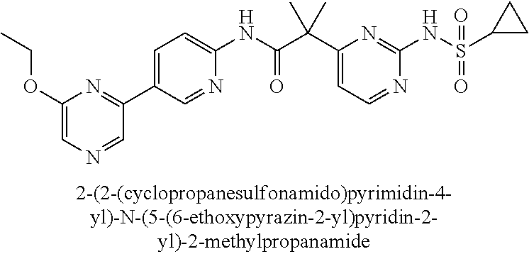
C1(NC(=O)C(C2=CC=NC(NS(=O)(=O)C3CC3)=N2)(C)C)=CC=C(C2=NC(OCC)=CN=C2)C=N1
